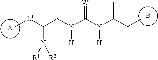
B.C[L1]C(CN(C(N(C(CC)C)[H])=[W])[H])N([R2])[R1].[A]
